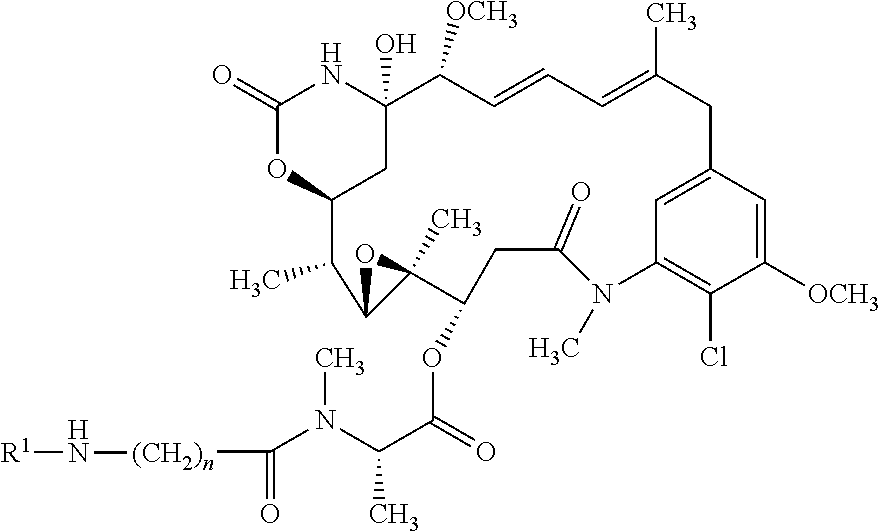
C1(=O)OC2CC(O)(N1)C([OCH3])C=CC=C(C)CC1=CC(=C(Cl)C([OCH3])=C1)N(C)C(=O)CC(OC(C(N(C([(CH2)n]N[R1])=O)C)C)=O)C1(C)C(C2C)O1
